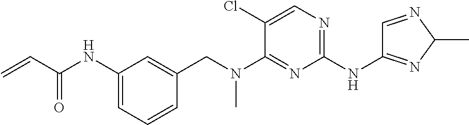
C=CC(=O)NC1=CC=CC(CN(C2=NC(NC3=NC(C)N=C3)=NC=C2Cl)C)=C1
